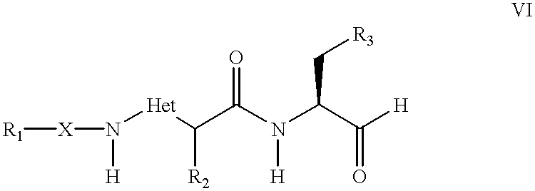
[R1][X]N([Het]C(C(N(C(C([H])=O)C[R3])[H])=O)[R2])[H]
